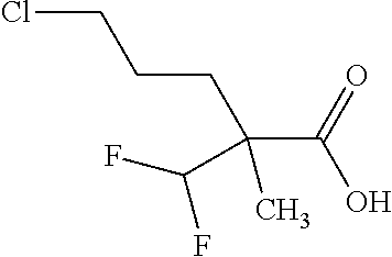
ClCCCC(C(O)=O)(C)C(F)F
